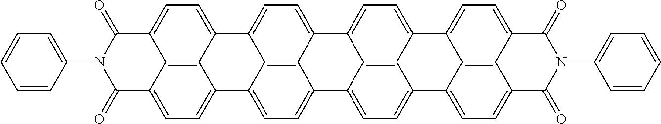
C12=CC=C3C(=O)N(C4=CC=CC=C4)C(=O)C4=CC=C(C1=C34)C1=CC=C3C4=C1C2=CC=C4C1=CC=C2C4=C1C3=CC=C4C1=CC=C3C(=O)N(C4=CC=CC=C4)C(=O)C4=CC=C2C1=C43
